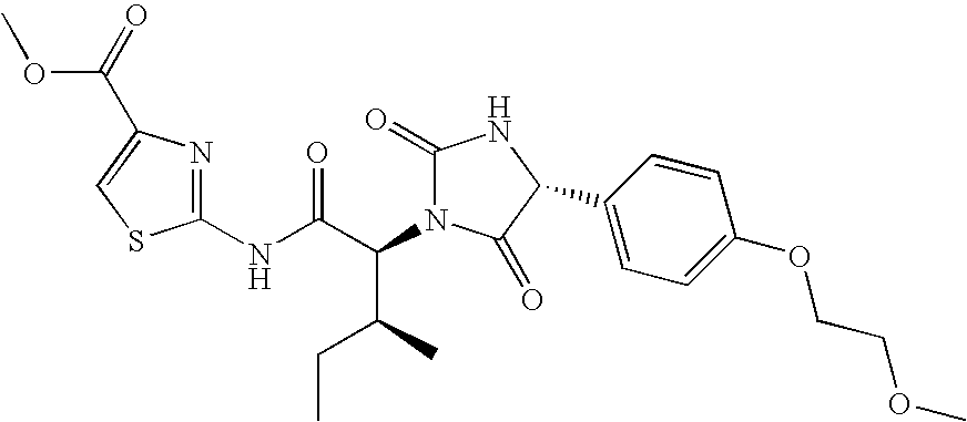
C1(NC(C(C(CC)C)N2C(=O)NC(C3=CC=C(OCCOC)C=C3)C2=O)=O)=NC(C(=O)OC)=CS1
